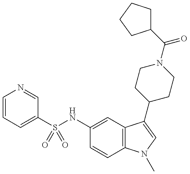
C1(S(NC2=CC3=C(C=C2)N(C)C=C3C2CCN(C(C3CCCC3)=O)CC2)(=O)=O)=CC=CN=C1
